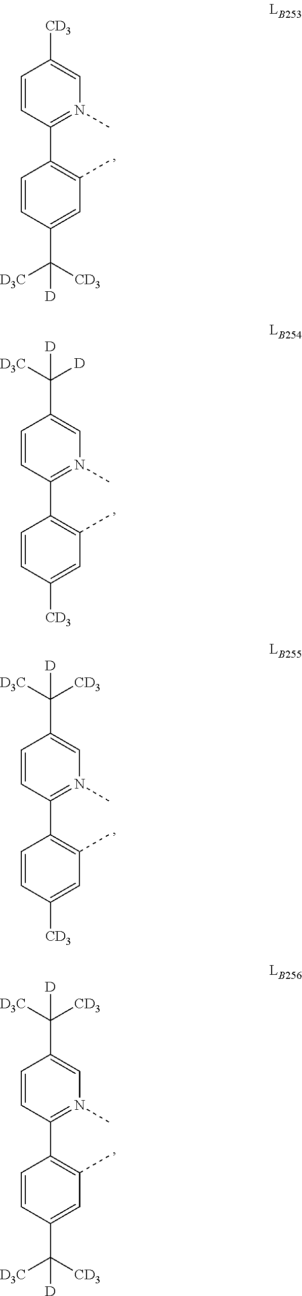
C1=CC(C2=N(C)C=C([CD3])C=C2)=C(C)C=C1C([CD3])([D3C])[D].C1=CC(C2=N(C)C=C(C([D])([D3C])[D])C=C2)=C(C)C=C1[CD3].C1=CC(C2=N(C)C=C(C([CD3])([D3C])[D])C=C2)=C(C)C=C1[CD3].C1=CC(C2=N(C)C=C(C([CD3])([D3C])[D])C=C2)=C(C)C=C1C([CD3])([D3C])[D]
